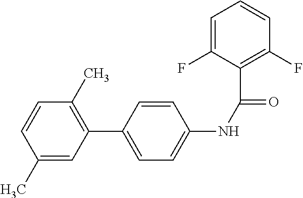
C1(C)=CC(C2=CC=C(NC(=O)C3=C(F)C=CC=C3F)C=C2)=C(C)C=C1
